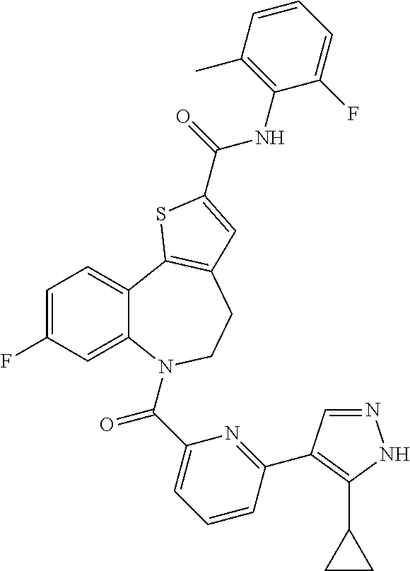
C1=C(F)C=C2C(=C1)C1=C(CCN2C(C2=CC=CC(C3=C(C4CC4)NN=C3)=N2)=O)C=C(C(=O)NC2=C(C)C=CC=C2F)S1
